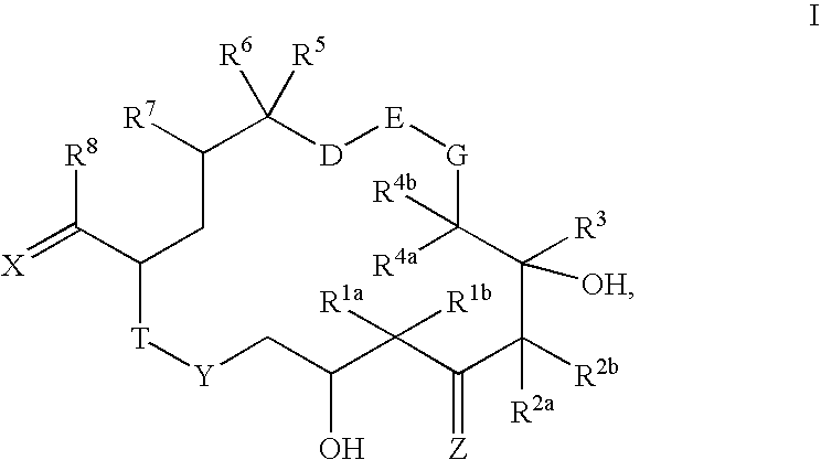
[R8]C(C1CC([R7])C([R6])([R5])[D][E][G]C([R4a])([R4b])C([R3])([OH])C([R2b])([R2a])C(=[Z])C([R1a])([R1b])C(O)C[Y][T]1)=[X]
